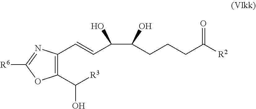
C1(C([R3])O)=C(C=CC(O)C(O)CCCC([R2])=O)N=C([R6])O1
